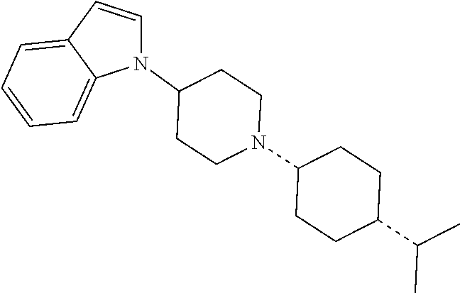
N1(C2CCN(C3CCC(C(C)C)CC3)CC2)C=CC2=CC=CC=C12
